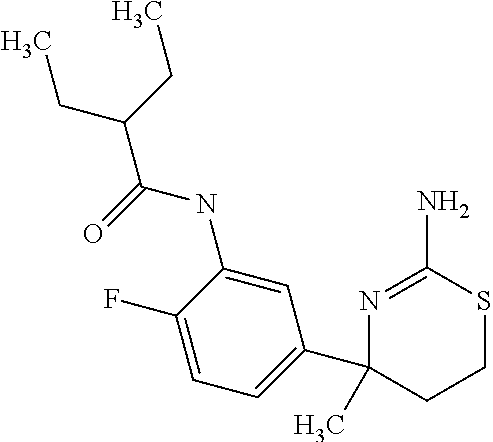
N1=C(N)SCCC1(C1=CC=C(F)C(NC(C(CC)CC)=O)=C1)C
